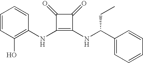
N(C1=C(NC(C2=CC=CC=C2)CC)C(=O)C1=O)C1=C(O)C=CC=C1
